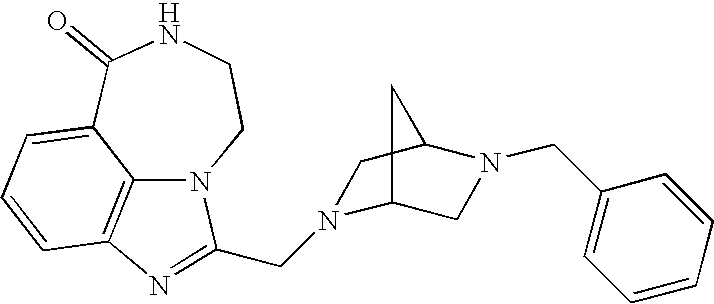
C1(=O)C2=CC=CC3=C2N(CCN1)C(CN1C2CN(CC4=CC=CC=C4)C(C1)C2)=N3
